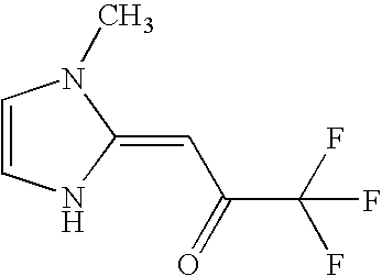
C1=CN(C)C(=CC(C(F)(F)F)=O)N1
